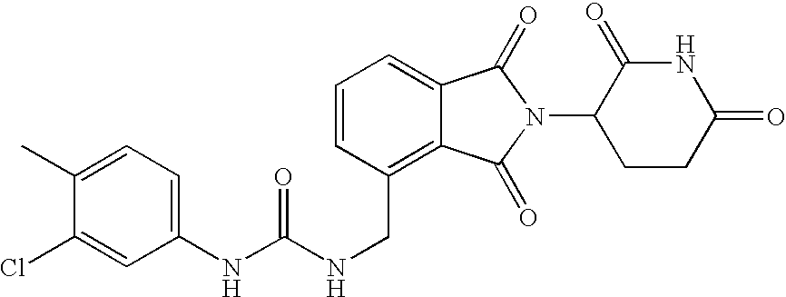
N(CC1=C2C(=CC=C1)C(=O)N(C1CCC(=O)NC1=O)C2=O)C(NC1=CC=C(C)C(Cl)=C1)=O
